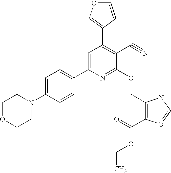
C1=C(N2CCOCC2)C=CC(C2=CC(C3=COC=C3)=C(C#N)C(OCC3=C(C(=O)OCC)O=CN3)=N2)=C1
